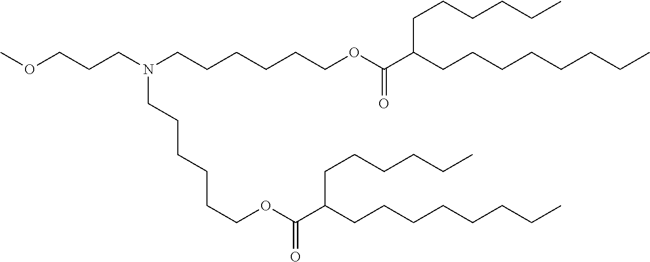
C(CCN(CCCCCCOC(C(CCCCCCCC)CCCCCC)=O)CCCCCCOC(C(CCCCCCCC)CCCCCC)=O)OC
